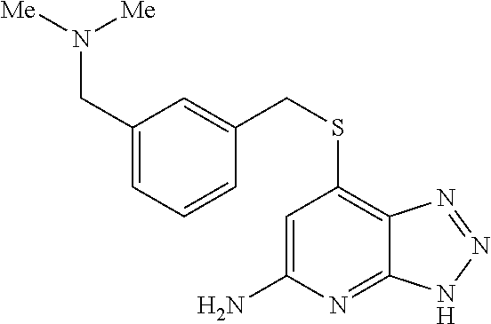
C1=C(N)N=C2C(=C1SCC1=CC(CN([Me])[Me])=CC=C1)N=NN2
